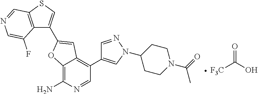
C12=C(SC=C1C1=CC3=C(C4=CN(C5CCN(C(C)=O)CC5)N=C4)C=NC(N)=C3O1)C=NC=C2F.[F3C]C(=O)O
